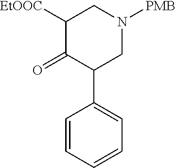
C1([EtOOC])C(=O)C(C2=CC=CC=C2)CN([PMB])C1
